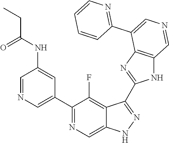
C1(C2=CN=CC(NC(CC)=O)=C2)=NC=C2C(=C1F)C(C1=NC3=C(N1)C=NC=C3C1=NC=CC=C1)=NN2
